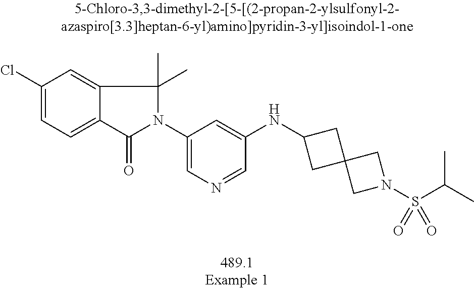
C1(Cl)=CC=C2C(=C1)C(C)(C)N(C1=CN=CC(NC3CC4(C3)CN(S(C(C)C)(=O)=O)C4)=C1)C2=O
